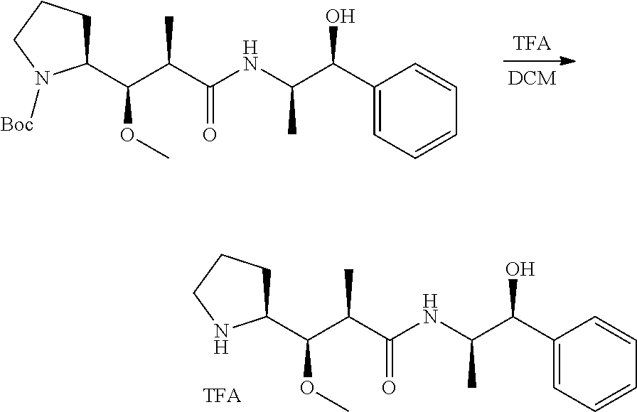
C1(C(C(NC(C(C(C2CCCN2[Boc])OC)C)=O)C)O)=CC=CC=C1.C1(C(C(NC(C(C(C2CCCN2)OC)C)=O)C)O)=CC=CC=C1
